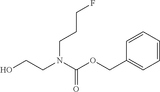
C(CCN(CCO)C(OCC1=CC=CC=C1)=O)F
